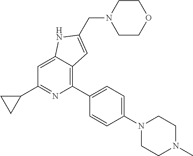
C1=C2C(=C(C3=CC=C(N4CCN(C)CC4)C=C3)N=C1C1CC1)C=C(CN1CCOCC1)N2
